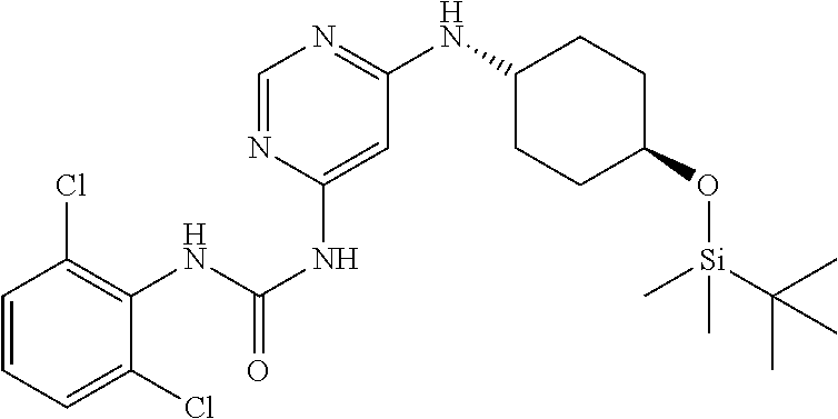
C1=CC=C(Cl)C(NC(NC2=CC(NC3CCC(O[Si](C(C)(C)C)(C)C)CC3)=NC=N2)=O)=C1Cl
